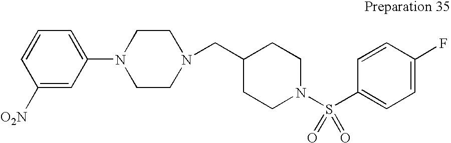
C1([O2N])=CC(N2CCN(CC3CCN(S(C4=CC=C(F)C=C4)(=O)=O)CC3)CC2)=CC=C1
